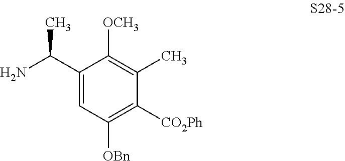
C1(C(N)C)=CC([OBn])=C([CO2Ph])C(C)=C1[OCH3]
